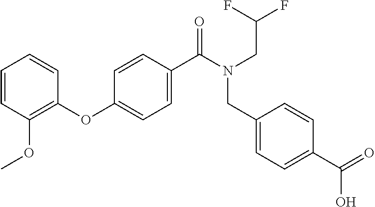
C1=CC(OC)=C(OC2=CC=C(C(N(CC(F)F)CC3=CC=C(C(O)=O)C=C3)=O)C=C2)C=C1
